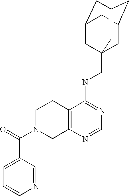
O=C(N1CC2=C(CC1)C(NCC13CC4CC(CC(C1)C4)C3)=NC=N2)C1=CC=CN=C1
